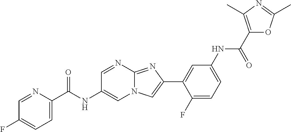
C1=NC2=NC(C3=CC(NC(C4=C(C)N=C(C)O4)=O)=CC=C3F)=CN2C=C1NC(=O)C1=CC=C(F)C=N1
